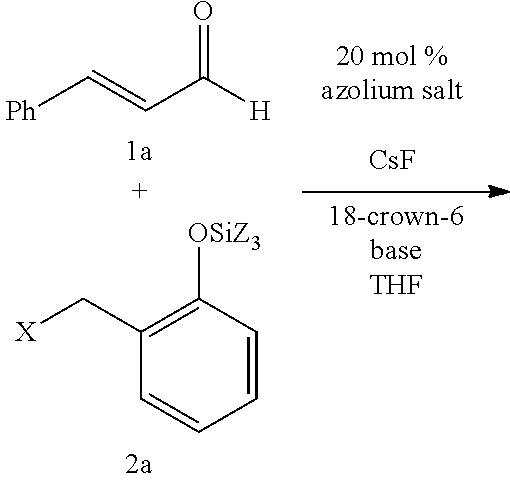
[X]CC1=C([OSiZ3])C=CC=C1.[Ph]C=CC([H])=O.[CsF]
